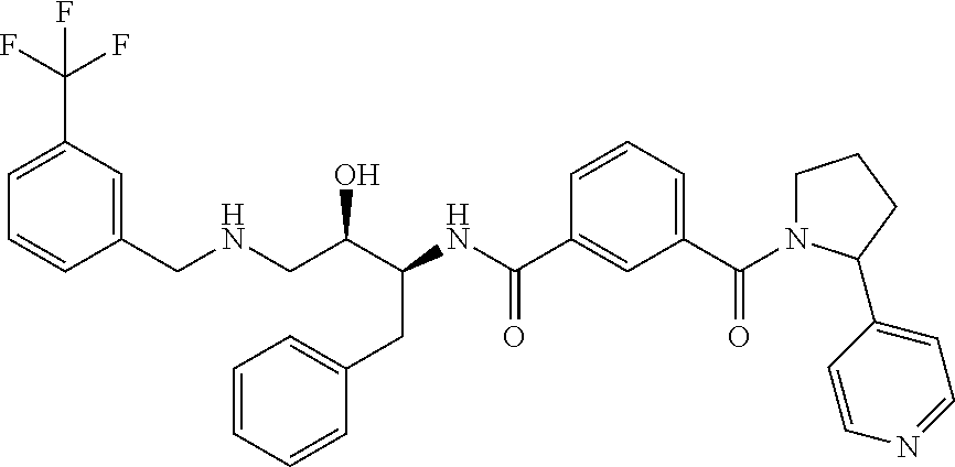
C1=C(C(F)(F)F)C=C(CNCC(C(NC(C2=CC(C(=O)N3CCCC3C3=CC=NC=C3)=CC=C2)=O)CC2=CC=CC=C2)O)C=C1
